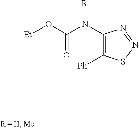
C1(N(C(O[Et])=O)[R])=C([Ph])SN=N1
